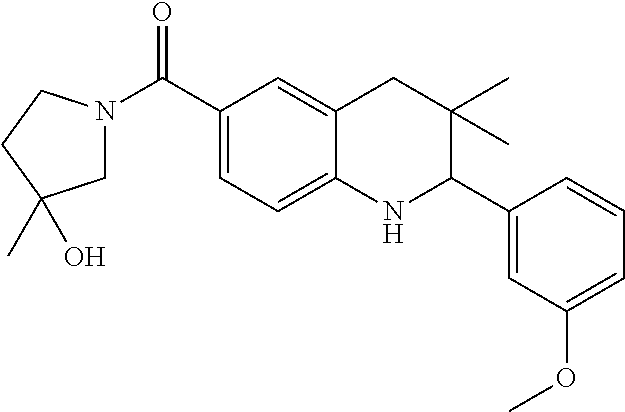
C1(C(=O)N2CC(C)(O)CC2)=CC=C2C(=C1)CC(C)(C)C(C1=CC(OC)=CC=C1)N2
